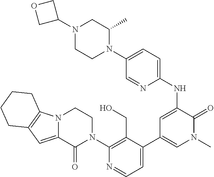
C1(N2CCN3C(=CC4=C3CCCC4)C2=O)=C(CO)C(C2=CN(C)C(=O)C(NC3=CC=C(N4C(C)CN(C5COC5)CC4)C=N3)=C2)=CC=N1
